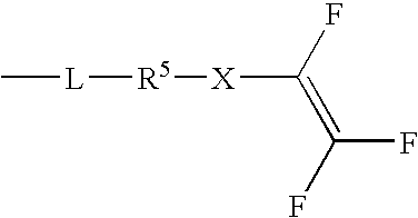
C[L][R5][X]C(=C(F)F)F
